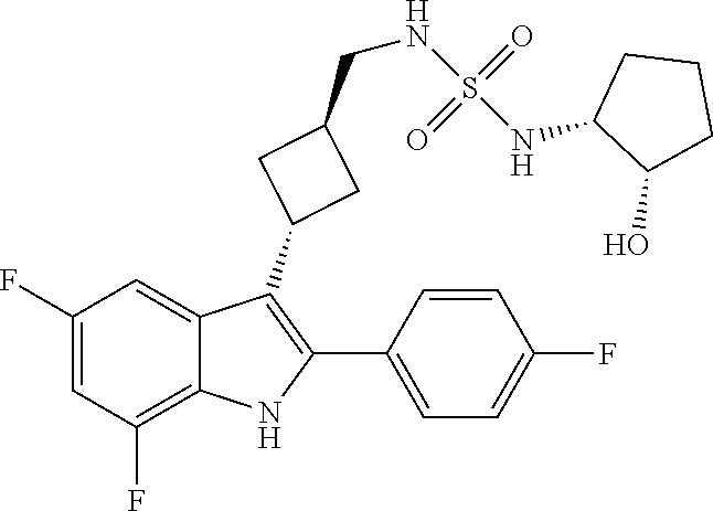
C1(NS(=O)(NCC2CC(C3=C(C4=CC=C(F)C=C4)NC4=C(F)C=C(F)C=C34)C2)=O)C(O)CCC1
